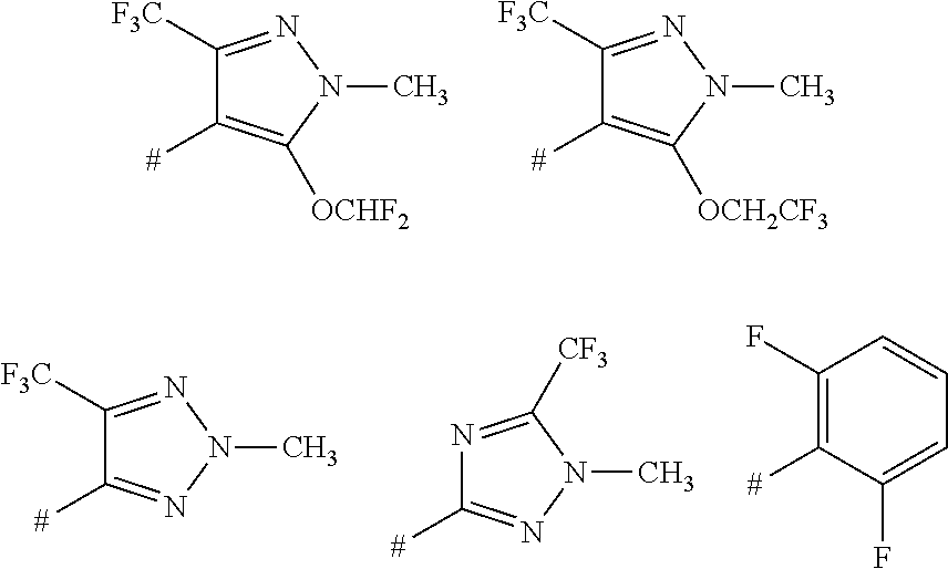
C1([F3C])=NN(C)C([OCHF2])=C1[#].C1([F3C])=NN(C)C([OCH2CF3])=C1[#].C1(F)=C([#])C(F)=CC=C1.C1([F3C])=NN(C)N=C1[#].N1=C([CF3])N(C)N=C1[#]
